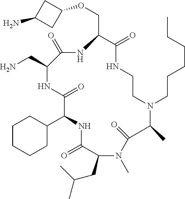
C1CCCC(C2NC(=O)C(CC(C)C)N(C)C(=O)C(C)N(CCCCCC)CCNC(=O)C(COC3CC(N)C3)NC(=O)C(CN)NC2=O)C1
